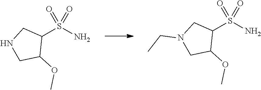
C1(S(N)(=O)=O)CN(CC)CC1OC.C1(S(N)(=O)=O)CNCC1OC
